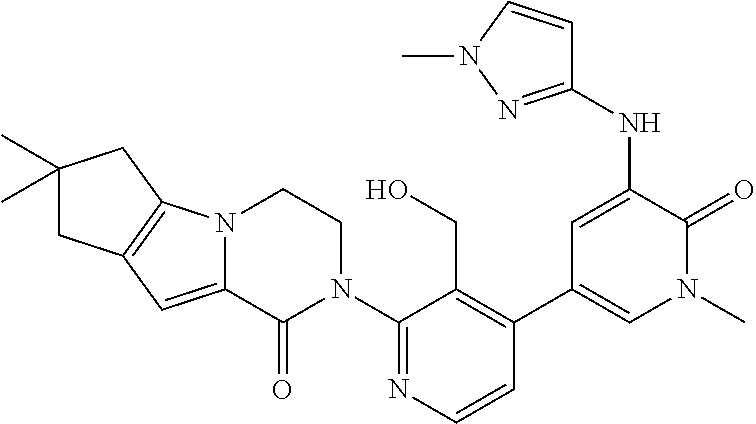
C1=CN=C(N2CCN3C(=CC4=C3CC(C)(C)C4)C2=O)C(CO)=C1C1=CN(C)C(=O)C(NC2=NN(C)C=C2)=C1
